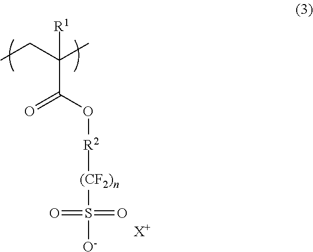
CCC(C)(C(O[R2][(CF2)n]S([O-])(=O)=O)=O)[R1].[X+]
